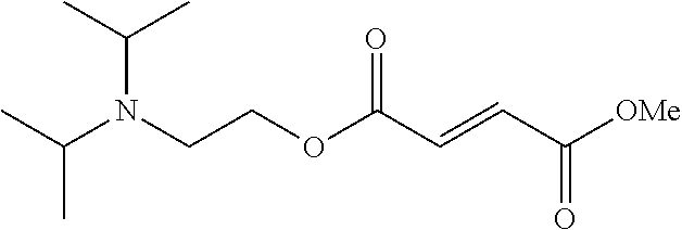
C(N(CCOC(C=CC([OMe])=O)=O)C(C)C)(C)C
